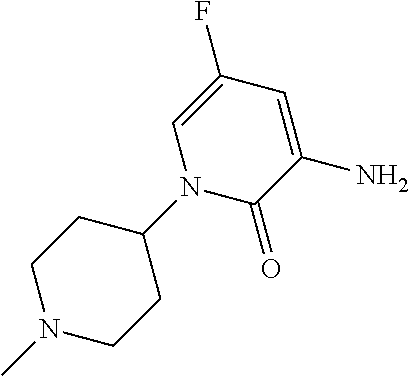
N1(C)CCC(N2C(=O)C(N)=CC(F)=C2)CC1
